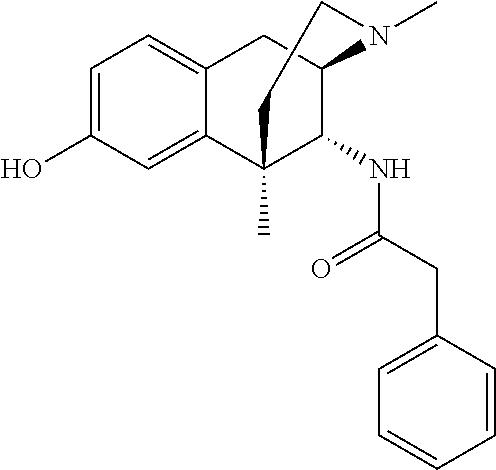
C1=C(O)C=C2C(=C1)CC1C(NC(=O)CC3=CC=CC=C3)C2(C)CCN1C
